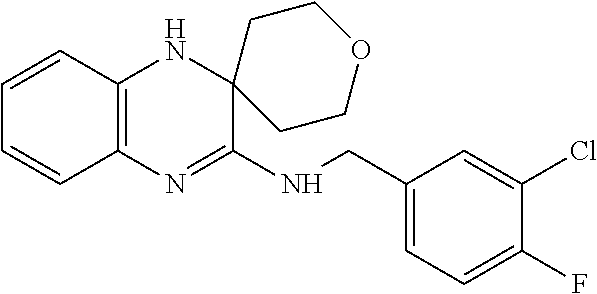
C1=CC2=C(C=C1)N=C(NCC1=CC=C(F)C(Cl)=C1)C1(N2)CCOCC1
